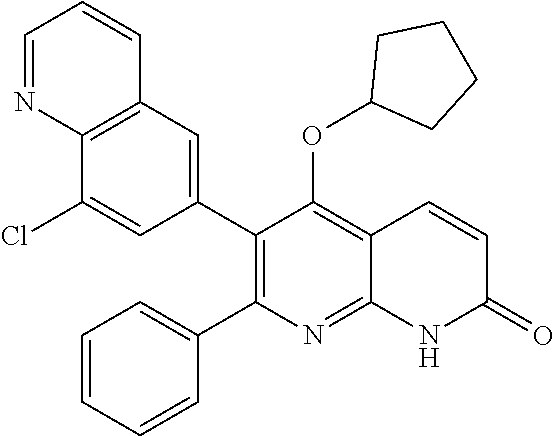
C12=C(C=C(C3=C(C4=CC=CC=C4)N=C4C(=C3OC3CCCC3)C=CC(=O)N4)C=C1Cl)C=CC=N2
